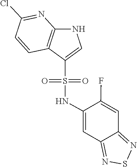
C1=CC2=C(N=C1Cl)NC=C2S(=O)(=O)NC1=CC2=NSN=C2C=C1F
